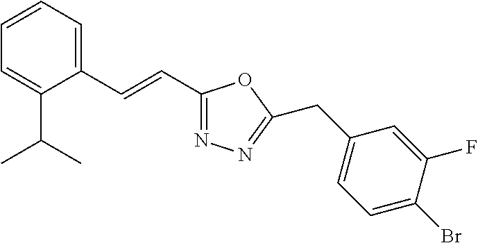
C1=CC=C(C=CC2=NN=C(CC3=CC=C(Br)C(F)=C3)O2)C(C(C)C)=C1
